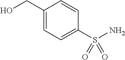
C1(CO)=CC=C(S(N)(=O)=O)C=C1
